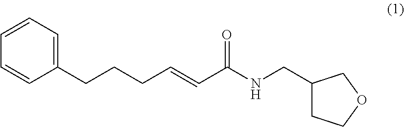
C1(CCCC=CC(=O)NCC2CCOC2)=CC=CC=C1
